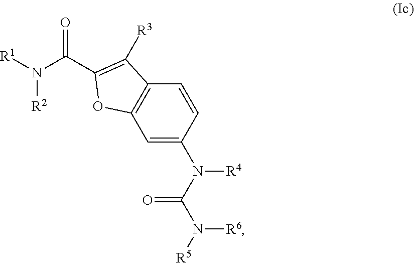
C(N([R1])[R2])(=O)C1=C([R3])C2=C(C=C(N(C(N([R6])[R5])=O)[R4])C=C2)O1
